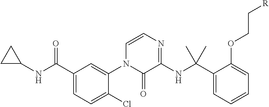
C1(C(NC2CC2)=O)=CC=C(Cl)C(N2C(=O)C(NC(C3=CC=CC=C3OCC[R])(C)C)=NC=C2)=C1
